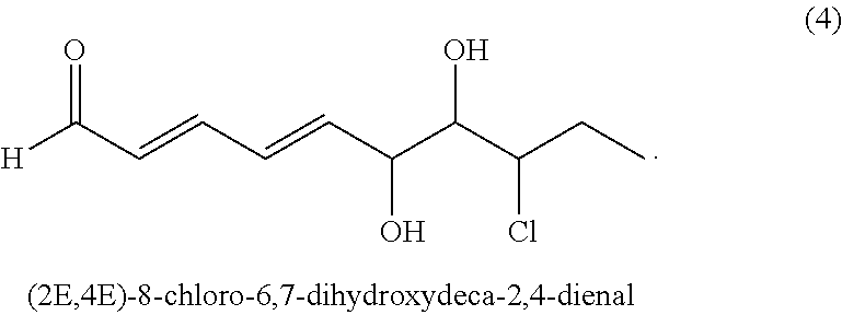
[H]C(C=CC=CC(C(C(CC)Cl)O)O)=O
